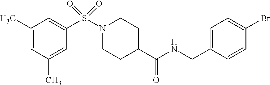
C1(C)=CC(C)=CC(S(N2CCC(C(NCC3=CC=C(Br)C=C3)=O)CC2)(=O)=O)=C1
